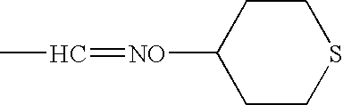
CC=[NO]C1CCSCC1
